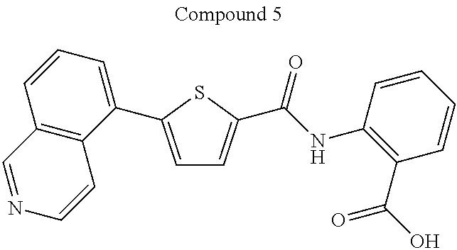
C1=C(C2=CC=CC3=C2C=CN=C3)SC(C(NC2=C(C(=O)O)C=CC=C2)=O)=C1
